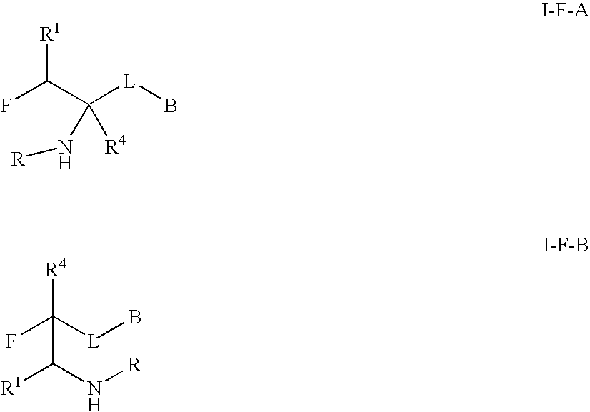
FC(C([L]B)([R4])N[R])[R1].[R4]C([L]B)(F)C(N[R])[R1]
